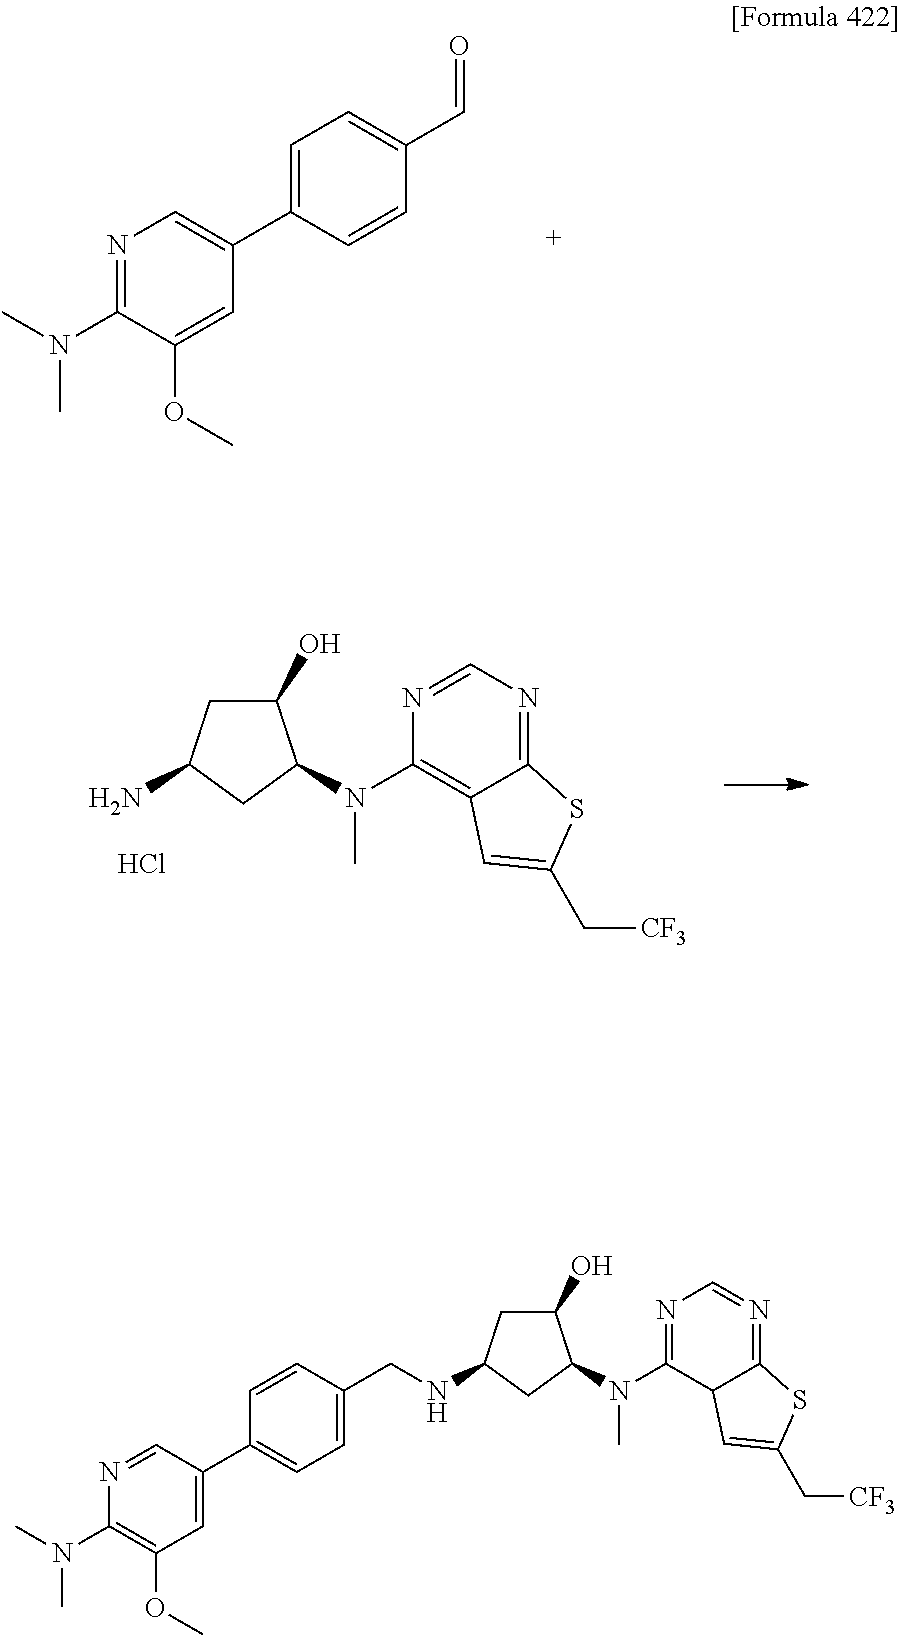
C1=C(C2=CN=C(N(C)C)C(OC)=C2)C=CC(C=O)=C1.C1(O)CC(N)CC1N(C)C1=C2C(=NC=N1)SC(C[CF3])=C2.Cl.C1(O)CC(NCC2=CC=C(C3=CC(OC)=C(N(C)C)N=C3)C=C2)CC1N(C)C1=NC=N=C2C1C=C(C[CF3])S2
